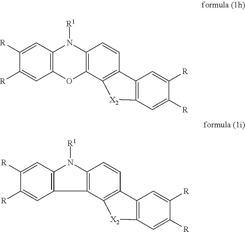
C1([R])=CC2=C(C=C1[R])OC1=C(N2[R1])C=CC2=C1[X2]C1=C2C=C([R])C([R])=C1.C1([R])=CC2=C(C=C1[R])C1=C(N2[R1])C=CC2=C1[X2]C1=C2C=C([R])C([R])=C1
